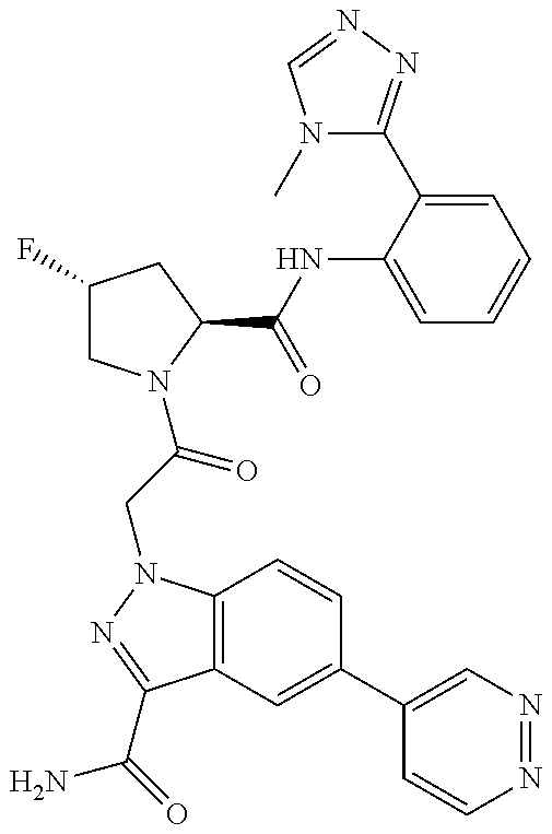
C1(F)CN(C(CN2C3=C(C(C(=O)N)=N2)C=C(C2=CN=NC=C2)C=C3)=O)C(C(NC2=CC=CC=C2C2=NN=CN2C)=O)C1
